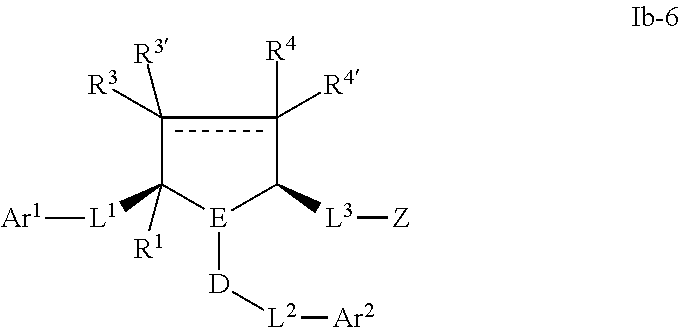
c1([R3])([R3])c([R4])([R4])C([L3][Z])[E]([D][L2][Ar2])C1([L1][Ar1])[R1]
